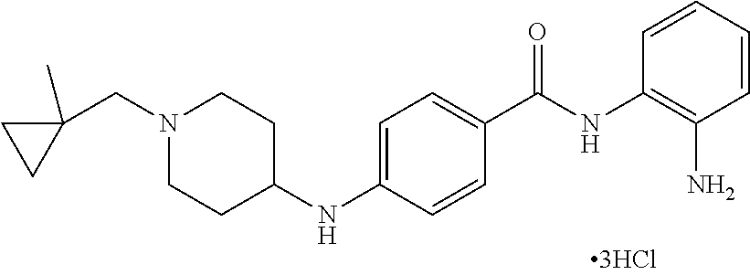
C1=CC=CC(N)=C1NC(C1=CC=C(NC2CCN(CC3(C)CC3)CC2)C=C1)=O
